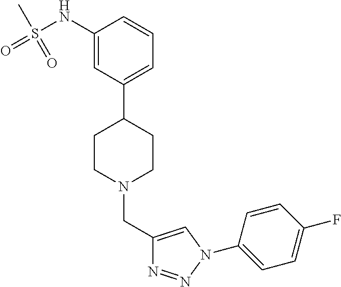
C1(NS(=O)(C)=O)=CC(C2CCN(CC3=CN(C4=CC=C(F)C=C4)N=N3)CC2)=CC=C1
